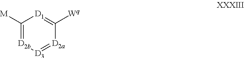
C1([M])=[D2b][D3]=[D2a]C([Wq])=[D1]1
